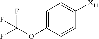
C1=C(OC(F)(F)F)C=CC([X11])=C1
